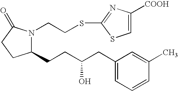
C1(CCC(CC2=CC=CC(C)=C2)O)N(CCSC2=NC([COOH])=CS2)C(=O)CC1
